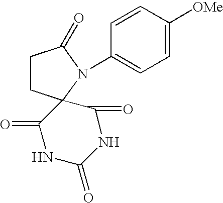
C1CC2(N(C3=CC=C([OMe])C=C3)C1=O)C(=O)NC(=O)NC2=O
